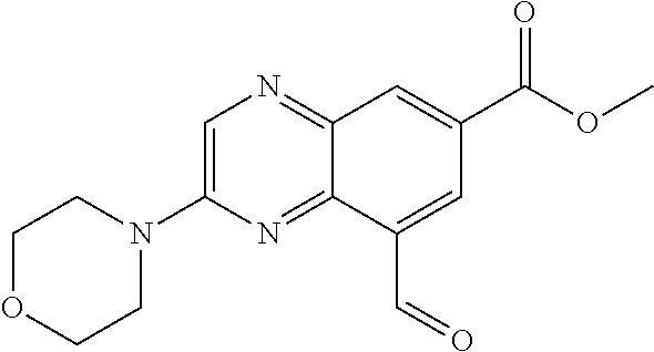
O=CC1=CC(C(OC)=O)=CC2=NC=C(N3CCOCC3)N=C12
